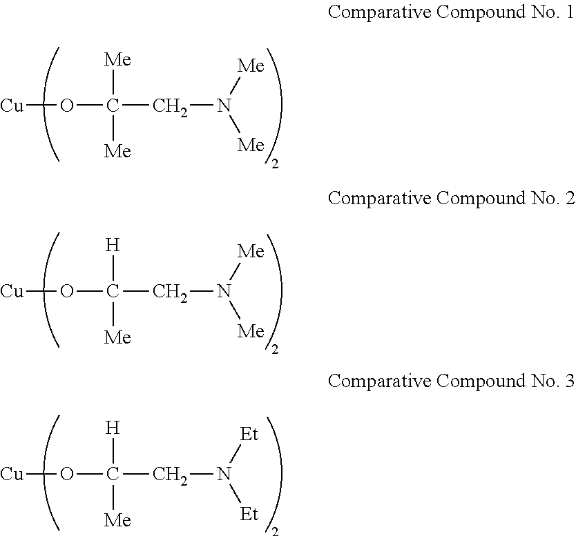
[Cu]OC(CN([Me])[Me])([Me])[Me].[Cu]OC(CN([Me])[Me])([H])[Me].[Cu]OC(CN([Et])[Et])([H])[Me]
